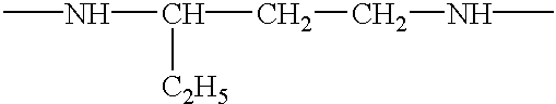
CNC(CCNC)[C2H5]
